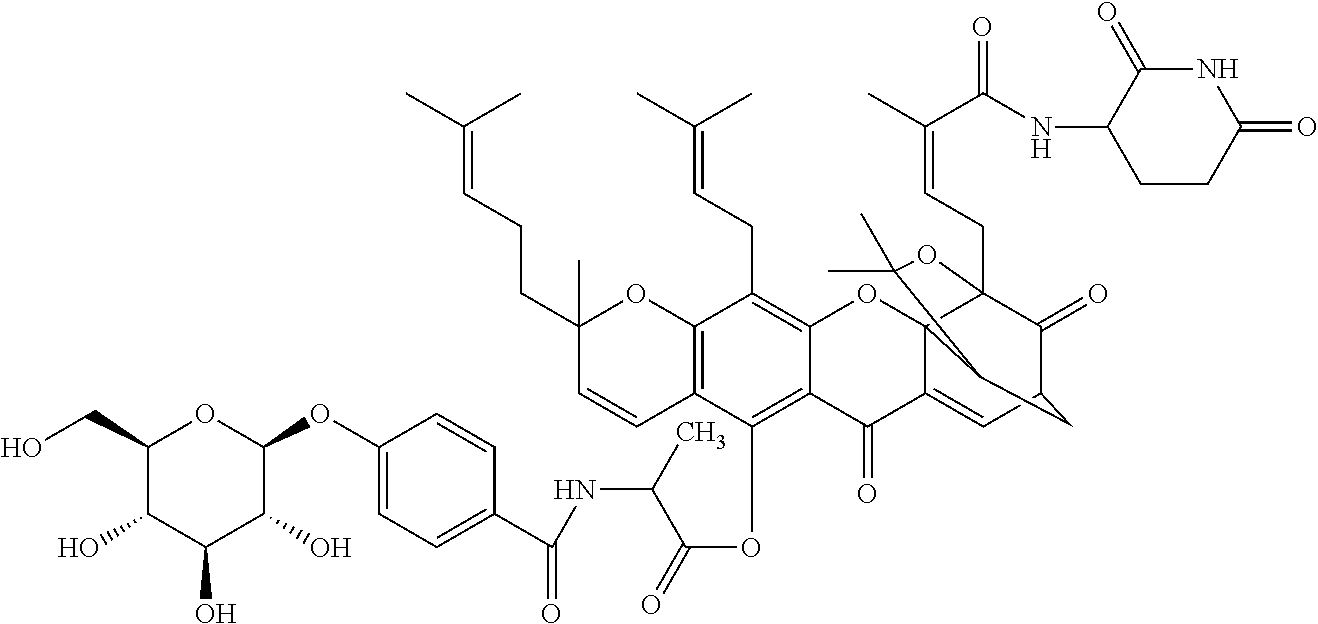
C1(O)C(CO)OC(OC2=CC=C(C(=O)NC(C(OC3=C4C(=C(CC=C(C)C)C5=C3C=CC(C)(CCC=C(C)C)O5)OC35C(=CC6C(=O)C3(CC=C(C)C(=O)NC3CCC(=O)NC3=O)OC(C)(C)C5C6)C4=O)=O)C)C=C2)C(O)C1O
